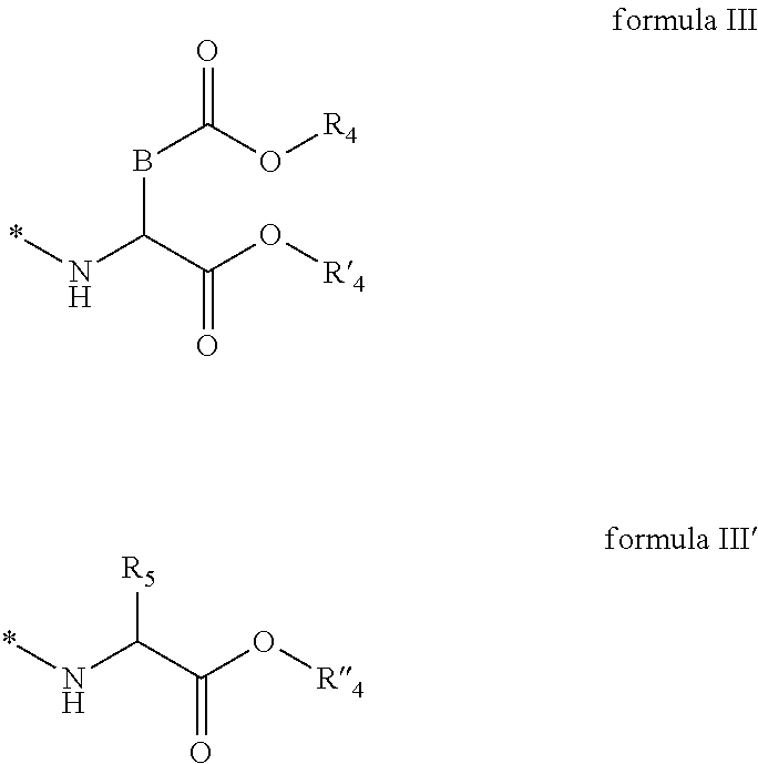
*NC(C(O[R4])=O)BC(O[R4])=O.*NC(C(O[R4])=O)[R5]
